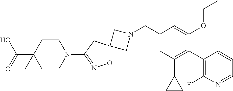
C1N(CC2=CC(C3CC3)=C(C3=C(F)N=CC=C3)C(OCC)=C2)CC12ON=C(N1CCC(C(O)=O)(C)CC1)C2
